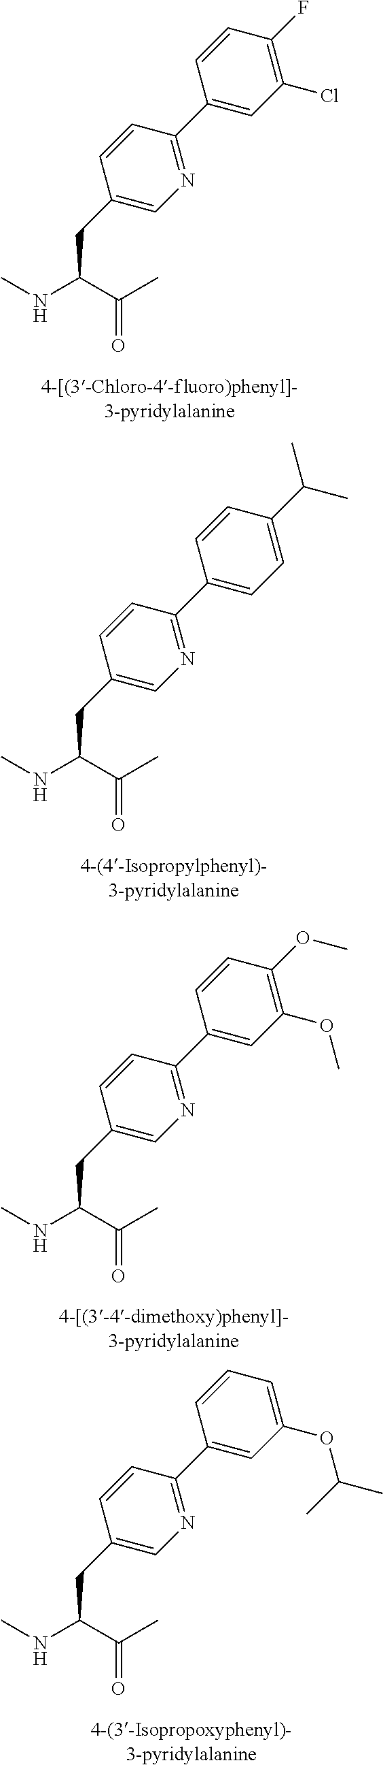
C1=CC(C(C)C)=CC=C1C1=NC=C(CC(C(C)=O)NC)C=C1.C1=CC(OC)=C(OC)C=C1C1=NC=C(CC(C(C)=O)NC)C=C1.C1=CC(F)=C(Cl)C=C1C1=NC=C(CC(C(C)=O)NC)C=C1.C1=CC=C(OC(C)C)C=C1C1=NC=C(CC(C(C)=O)NC)C=C1
